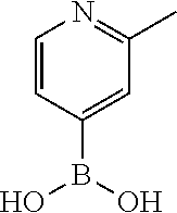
C1=CC(B(O)O)=CC(C)=N1
